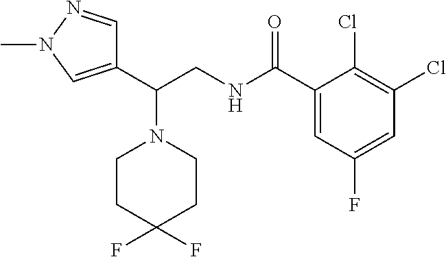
C1CC(F)(F)CCN1C(C1=CN(C)N=C1)CNC(C1=CC(F)=CC(Cl)=C1Cl)=O
